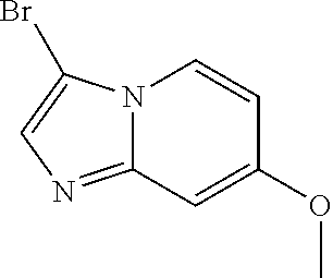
C12=NC=C(Br)N1C=CC(OC)=C2
